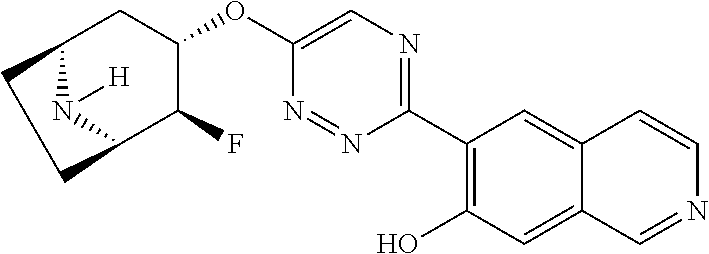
C1(C2=C(O)C=C3C(=C2)C=CN=C3)=NC=C(OC2CC3N([H])C(C2F)CC3)N=N1
